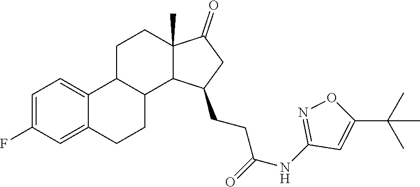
C1=C(F)C=C2C(=C1)C1C(CC2)C2C(C)(CC1)C(=O)CC2CCC(=O)NC1=NOC(C(C)(C)C)=C1
